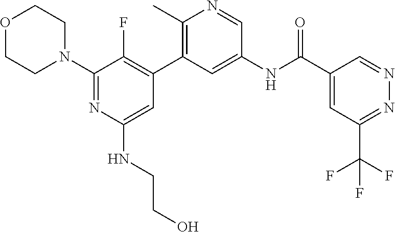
C1(N2CCOCC2)=NC(NCCO)=CC(C2=C(C)N=CC(NC(C3=CC(C(F)(F)F)=NN=C3)=O)=C2)=C1F
